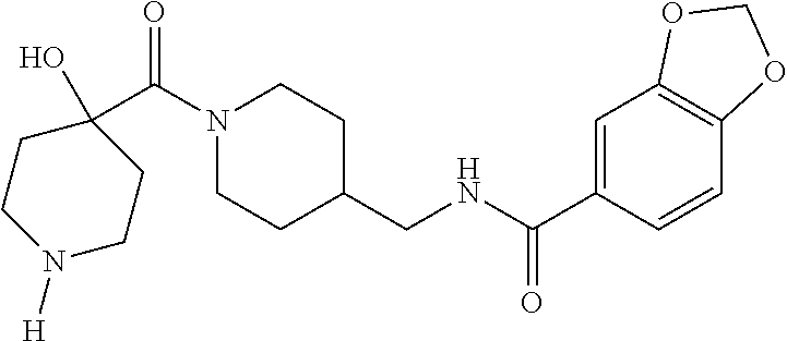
OC1(C(N2CCC(CNC(C3=CC4=C(C=C3)OCO4)=O)CC2)=O)CCN([H])CC1
